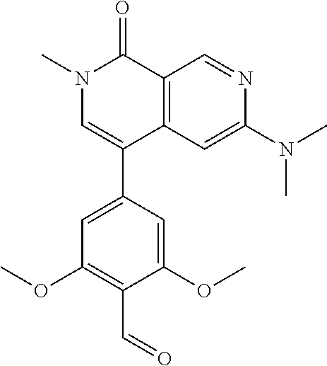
C12=C(C=C(N(C)C)N=C1)C(C1=CC(OC)=C(C=O)C(OC)=C1)=CN(C)C2=O
